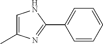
C1=C(C)N=C(C2=CC=CC=C2)N1
